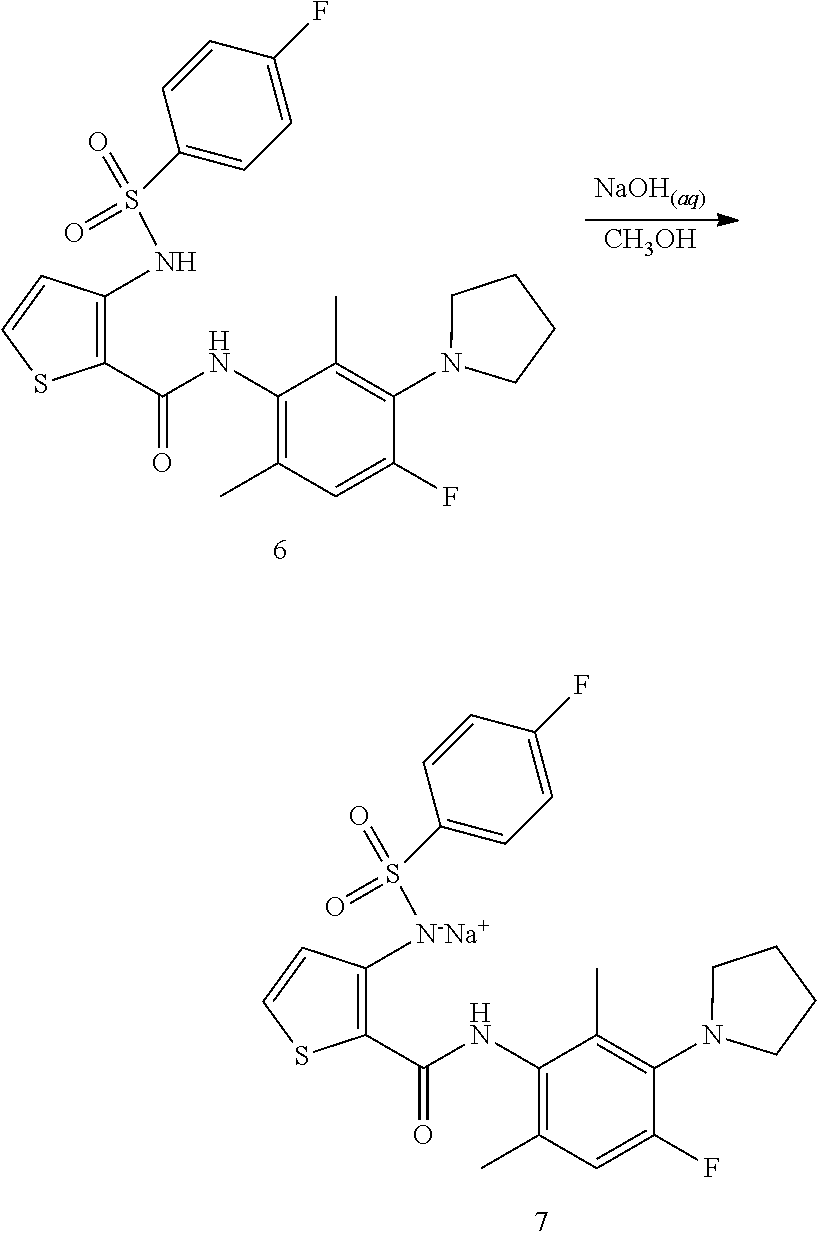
[N-Na+](S(=O)(=O)C1=CC=C(F)C=C1)C1=C(C(NC2=C(C)C=C(F)C(N3CCCC3)=C2C)=O)SC=C1.[CH3OH].N(S(=O)(=O)C1=CC=C(F)C=C1)C1=C(C(NC2=C(C)C=C(F)C(N3CCCC3)=C2C)=O)SC=C1
